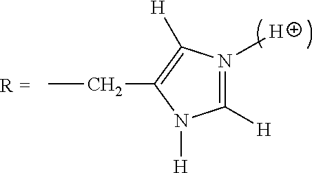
CCC1=C([H])N([H])=C([H])N1[H]
